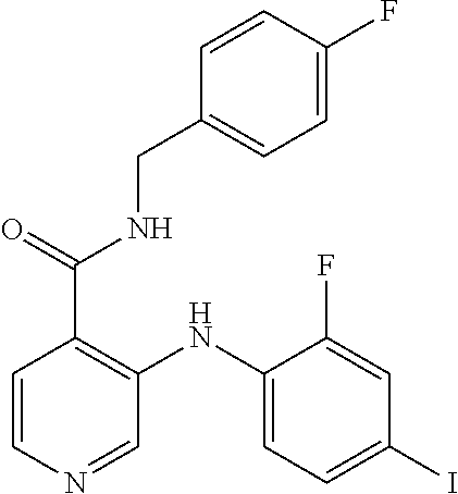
C1=CN=CC(NC2=CC=C(I)C=C2F)=C1C(=O)NCC1=CC=C(F)C=C1
